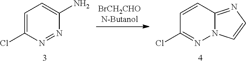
C1=C(Cl)N=NC(N)=C1.C1=CC2=NC=CN2N=C1Cl
